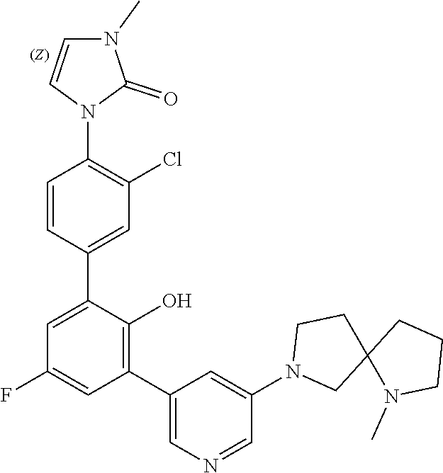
C1=CN(C2=C(Cl)C=C(C3=CC(F)=CC(C4=CN=CC(N5CC6(CC5)N(C)CCC6)=C4)=C3O)C=C2)C(=O)N1C
